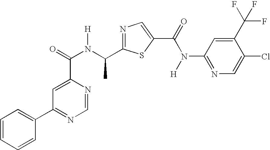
N1=C(C(N(C(=O)C2=CC(C3=CC=CC=C3)=NC=N2)[H])C)SC(C(=O)N(C2=NC=C(Cl)C(C(F)(F)F)=C2)[H])=C1
